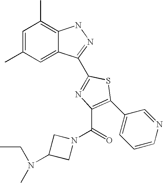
C1=C(C)C=C2C(=C1C)NN=C2C1=NC(C(N2CC(N(CC)C)C2)=O)=C(C2=CC=CN=C2)S1
